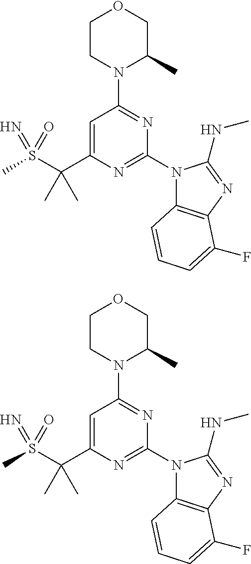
C1CN(C2=NC(N3C4=C(N=C3NC)C(F)=CC=C4)=NC(C(S(C)(=N)=O)(C)C)=C2)C(C)CO1.C1CN(C2=NC(N3C4=C(N=C3NC)C(F)=CC=C4)=NC(C(S(C)(=N)=O)(C)C)=C2)C(C)CO1
